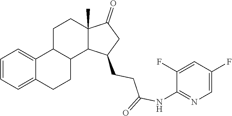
C1=CC=C2C(=C1)C1C(CC2)C2C(C)(CC1)C(=O)CC2CCC(=O)NC1=NC=C(F)C=C1F
